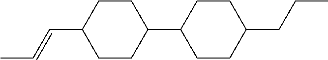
C1(C2CCC(CCC)CC2)CCC(C=CC)CC1
